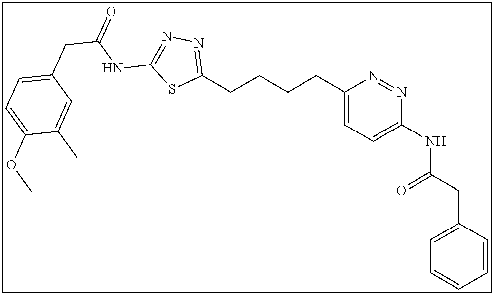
C1(CCCCC2=CC=C(NC(CC3=CC=CC=C3)=O)N=N2)=NN=C(NC(CC2=CC=C(OC)C(C)=C2)=O)S1
